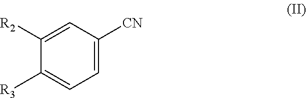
C1=C([CN])C=C([R2])C([R3])=C1
